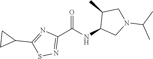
C1(C(NC2CN(C(C)C)CC2C)=O)=NSC(C2CC2)=N1
